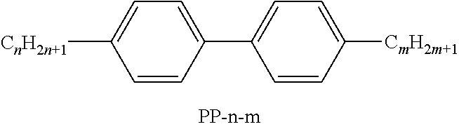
[CnH2n+1]C1=CC=C(C2=CC=C([CmH2m+1])C=C2)C=C1
